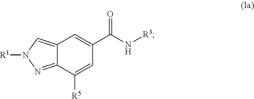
C12=CN([R1])N=C1C([R5])=CC(C(=O)N[R3])=C2
